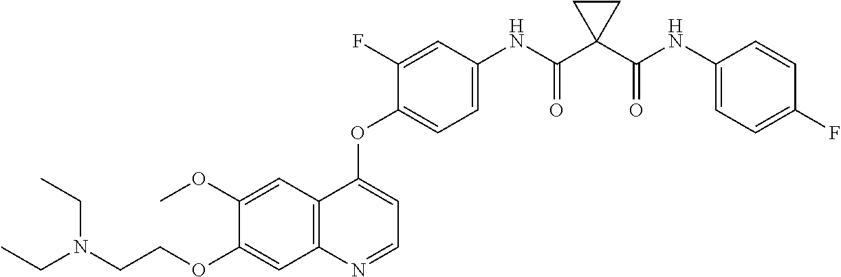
C1=C(OC)C(OCCN(CC)CC)=CC2=C1C(OC1=CC=C(NC(C3(C(NC4=CC=C(F)C=C4)=O)CC3)=O)C=C1F)=CC=N2
